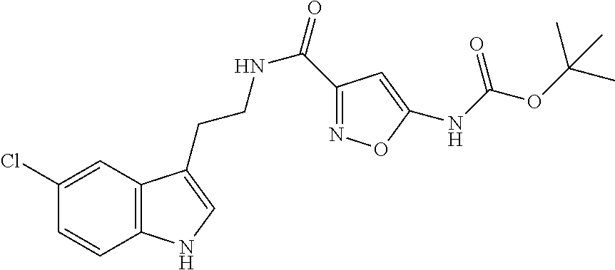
C12=C(C=C(Cl)C=C1)C(CCNC(=O)C1=NOC(NC(OC(C)(C)C)=O)=C1)=CN2
